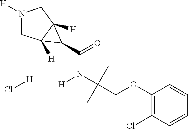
N1([H])CC2([H])C([H])(C1)C2C(=O)N([H])C(COC1=C(Cl)C=CC=C1)(C)C.Cl[H]
